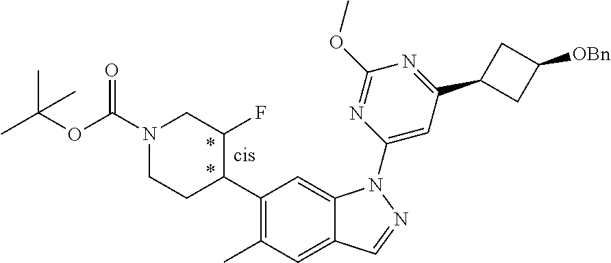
C1(C2C(F)CN(C(OC(C)(C)C)=O)CC2)=C(C)C=C2C(=C1)N(C1=CC(C3CC([OBn])C3)=NC(OC)=N1)N=C2
